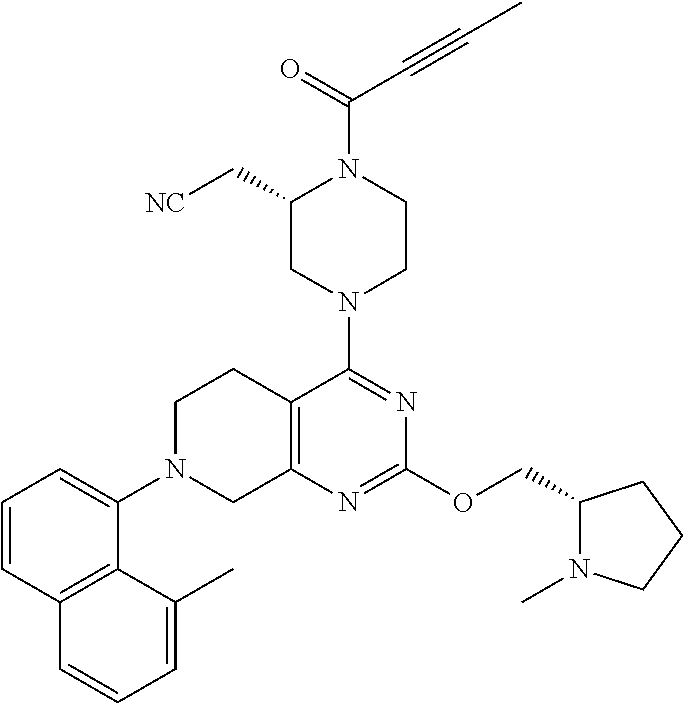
C12=C(N=C(OCC3N(C)CCC3)N=C1N1CCN(C(=O)C#CC)C(C[NC])C1)CN(C1=CC=CC3=C1C(C)=CC=C3)CC2
